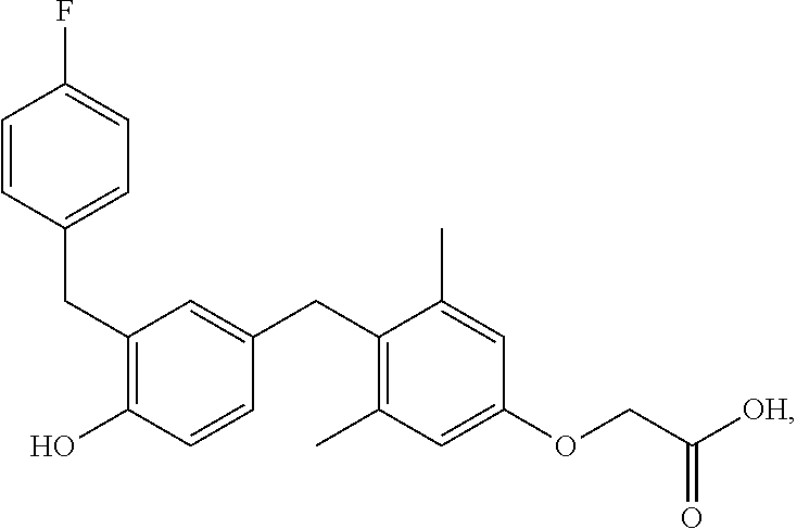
C(C1=C(O)C=CC(CC2=C(C)C=C(OCC([OH])=O)C=C2C)=C1)C1=CC=C(F)C=C1
